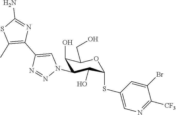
C1(O)C(N2C=C(C3=C(C)SC(N)=N3)N=N2)C(O)C(SC2=CN=C([CF3])C(Br)=C2)OC1CO
